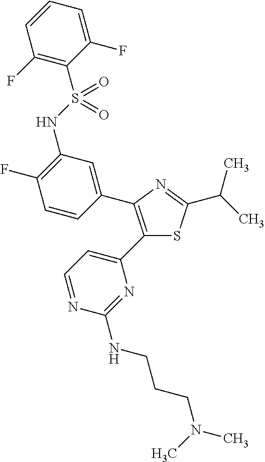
C(C)(C)C1=NC(C2=CC(NS(C3=C(F)C=CC=C3F)(=O)=O)=C(F)C=C2)=C(C2=CC=NC(NCCCN(C)C)=N2)S1
